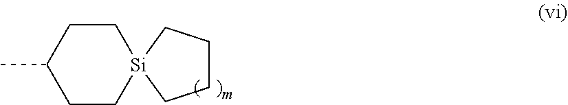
C1CC(C)CC[Si]12CCCC2
